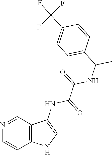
C1=CC(C(C)NC(C(NC2=CNC3=C2C=NC=C3)=O)=O)=CC=C1C(F)(F)F
